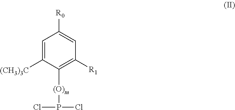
C1=C([(CH3)3C])C([(O)m]P(Cl)Cl)=C([R1])C=C1[R0]
